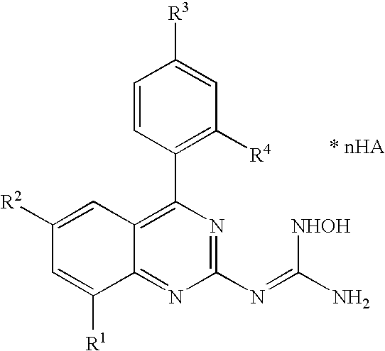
C1=CC(C2=C3C(=NC(N=C(N)[NHOH])=N2)C([R1])=CC([R2])=C3)=C([R4])C=C1[R3]
